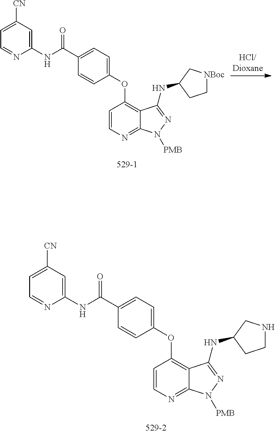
C1(C(NC2=CC([CN])=CC=N2)=O)=CC=C(OC2=C3C(=NC=C2)N([PMB])N=C3NC2CCNC2)C=C1.C1(C(NC2=CC([CN])=CC=N2)=O)=CC=C(OC2=C3C(=NC=C2)N([PMB])N=C3NC2CC[NBoc]C2)C=C1
